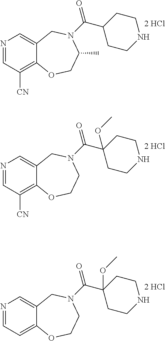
N1=CC([CN])=C2C(=C1)CN(C(C1CCNCC1)=O)C(C)CO2.[2 HCl].N1=CC([CN])=C2C(=C1)CN(C(C1(OC)CCNCC1)=O)CCO2.[2 HCl].N1=CC=C2C(=C1)CN(C(C1(OC)CCNCC1)=O)CCO2.[2 HCl]
